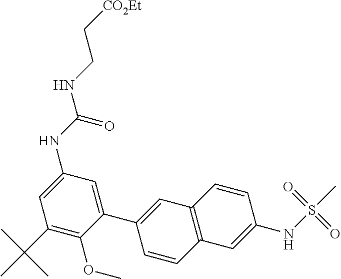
C1(C2=CC3=C(C=C2)C=C(NS(=O)(=O)C)C=C3)=CC(NC(NCC[CO2Et])=O)=CC(C(C)(C)C)=C1OC
